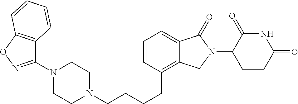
C(CCC1=C2C(=CC=C1)C(=O)N(C1C(=O)NC(=O)CC1)C2)CN1CCN(C2=NOC3=C2C=CC=C3)CC1
